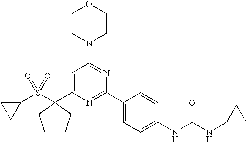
C1(C2(S(C3CC3)(=O)=O)CCCC2)=CC(N2CCOCC2)=NC(C2=CC=C(NC(=O)NC3CC3)C=C2)=N1
